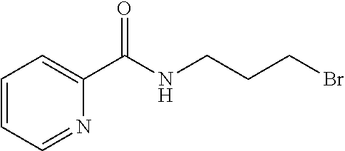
C1=CC=NC(C(NCCCBr)=O)=C1
